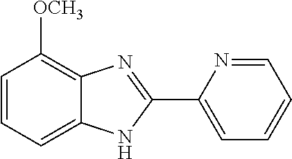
C1=CC=C2C(=C1[OCH3])N=C(C1=CC=CC=N1)N2
